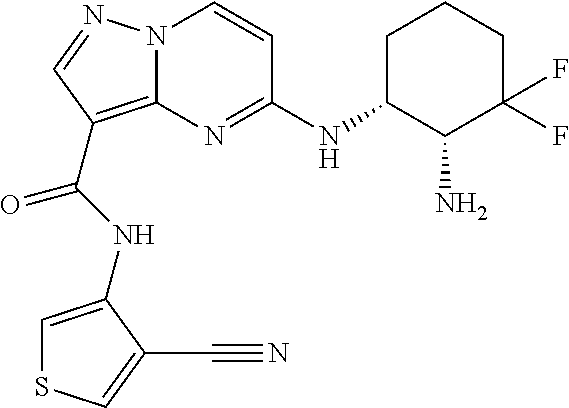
N(C(=O)C1=C2N(N=C1)C=CC(NC1C(N)C(F)(F)CCC1)=N2)C1=CSC=C1C#N
